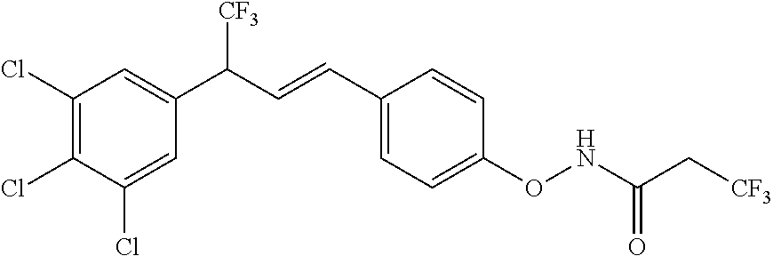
C1(Cl)=C(Cl)C(Cl)=CC(C(C=CC2=CC=C(ONC(=O)C[CF3])C=C2)[CF3])=C1
